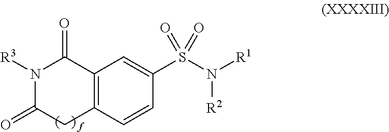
[R3]N1C(=O)C2=C(C=CC(S(N([R1])[R2])(=O)=O)=C2)CC1=O.[f]
